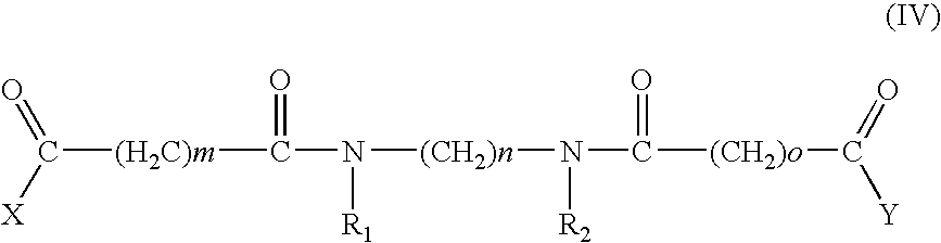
C([(H2C)m]C(N([R1])[(CH2)n]N([R2])C(=O)[(CH2)o]C([Y])=O)=O)([X])=O
